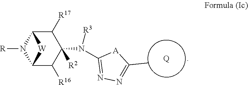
C12C([R16])C(N(C3=NN=C(C)[A]3)[R3])([R2])C([R17])C(N1[R])[W]2.[Q]
